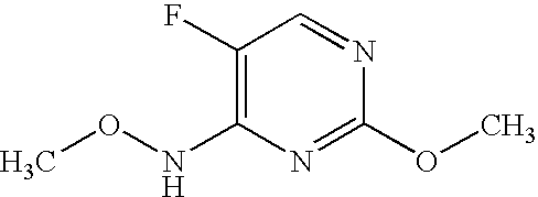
C1(F)=C(NOC)N=C(OC)N=C1
